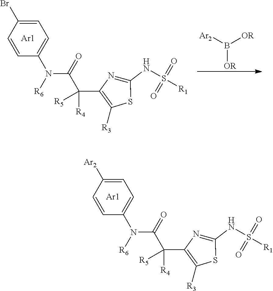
N(C(C(C1=C([R3])SC(NS(=O)(=O)[R1])=N1)([R5])[R4])=O)([R6])C1=CC=C(Br)C=C1.[Ar1].[Ar2]B([OR])[OR].N(C(C(C1=C([R3])SC(NS(=O)(=O)[R1])=N1)([R5])[R4])=O)([R6])C1=CC=C([Ar2])C=C1.[Ar1]
